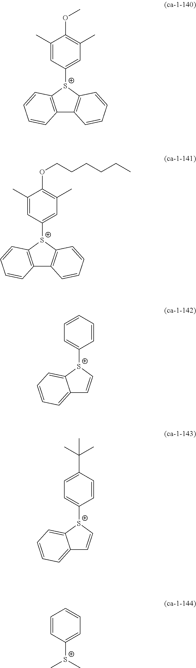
C1([S+]2C3=C(C4=C2C=CC=C4)C=CC=C3)=CC(C)=C(OC)C(C)=C1.C1([S+]2C3=C(C4=C2C=CC=C4)C=CC=C3)=CC(C)=C(OCCCCCC)C(C)=C1.C1([S+]2C=CC3=CC=CC=C32)=CC=CC=C1.C1([S+]2C=CC3=CC=CC=C32)=CC=C(C(C)(C)C)C=C1.C1([S+](C)C)=CC=CC=C1
